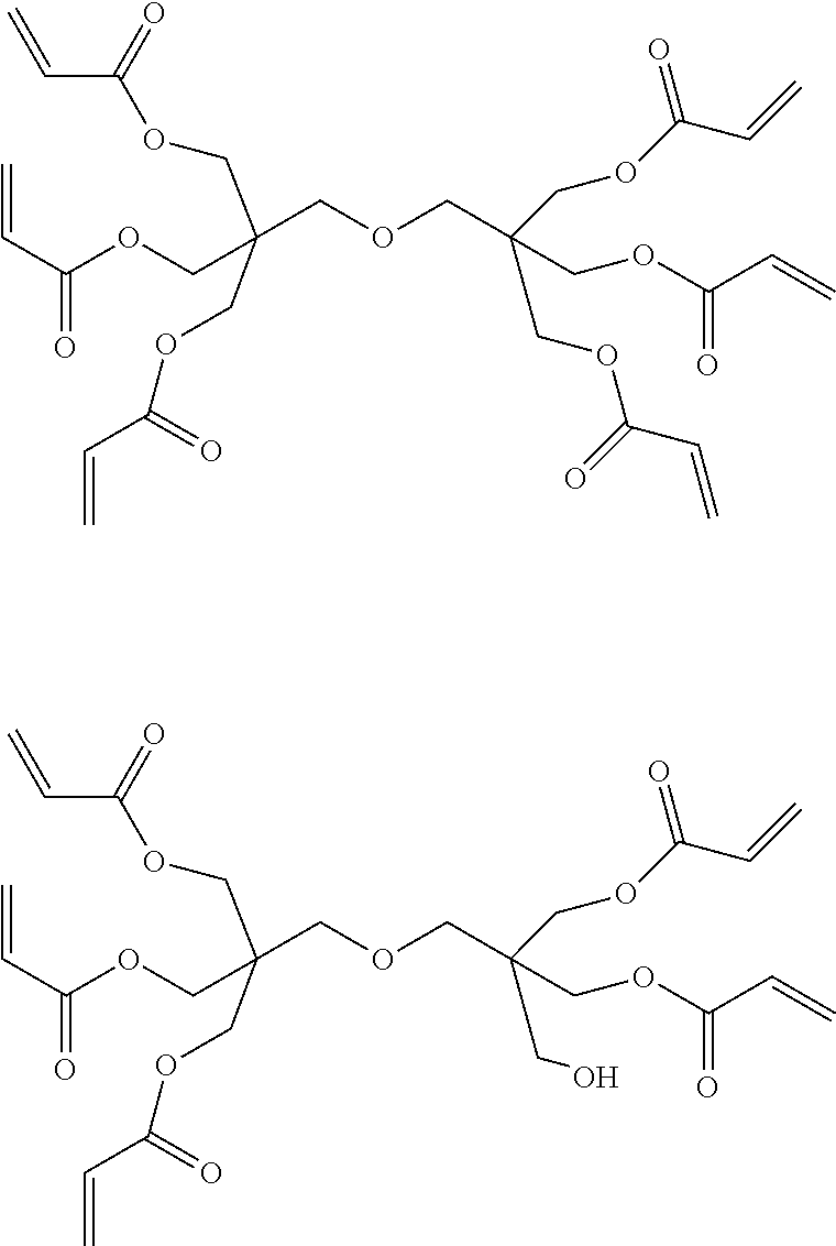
C(OCC(COC(=O)C=C)(COC(C=C)=O)COC(=O)C=C)C(COC(C=C)=O)(COC(=O)C=C)COC(C=C)=O.C(OCC(COC(=O)C=C)(CO)COC(=O)C=C)C(COC(C=C)=O)(COC(=O)C=C)COC(C=C)=O
